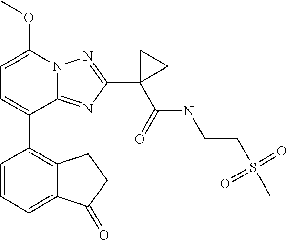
C1=C(OC)N2C(=NC(C3(C(NCCS(C)(=O)=O)=O)CC3)=N2)C(C2=C3C(=CC=C2)C(=O)CC3)=C1
